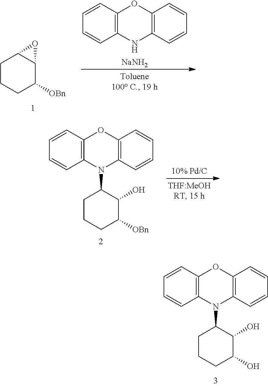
C12=C(C=CC=C1)OC1=C(N2C2CCCC([OBn])C2O)C=CC=C1.C12=C(C=CC=C1)OC1=C(N2C2CCCC(O)C2O)C=CC=C1.C12=C(C=CC=C1)OC1=C(N2)C=CC=C1.[NaNH2].C1CCC([OBn])C2C1O2
